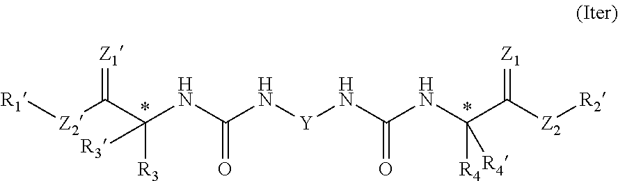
N(C(NC([R3])(C([Z2][R1])=[Z1])[R3])=O)[Y]NC(NC([R4])([R4])C([Z2][R2])=[Z1])=O
